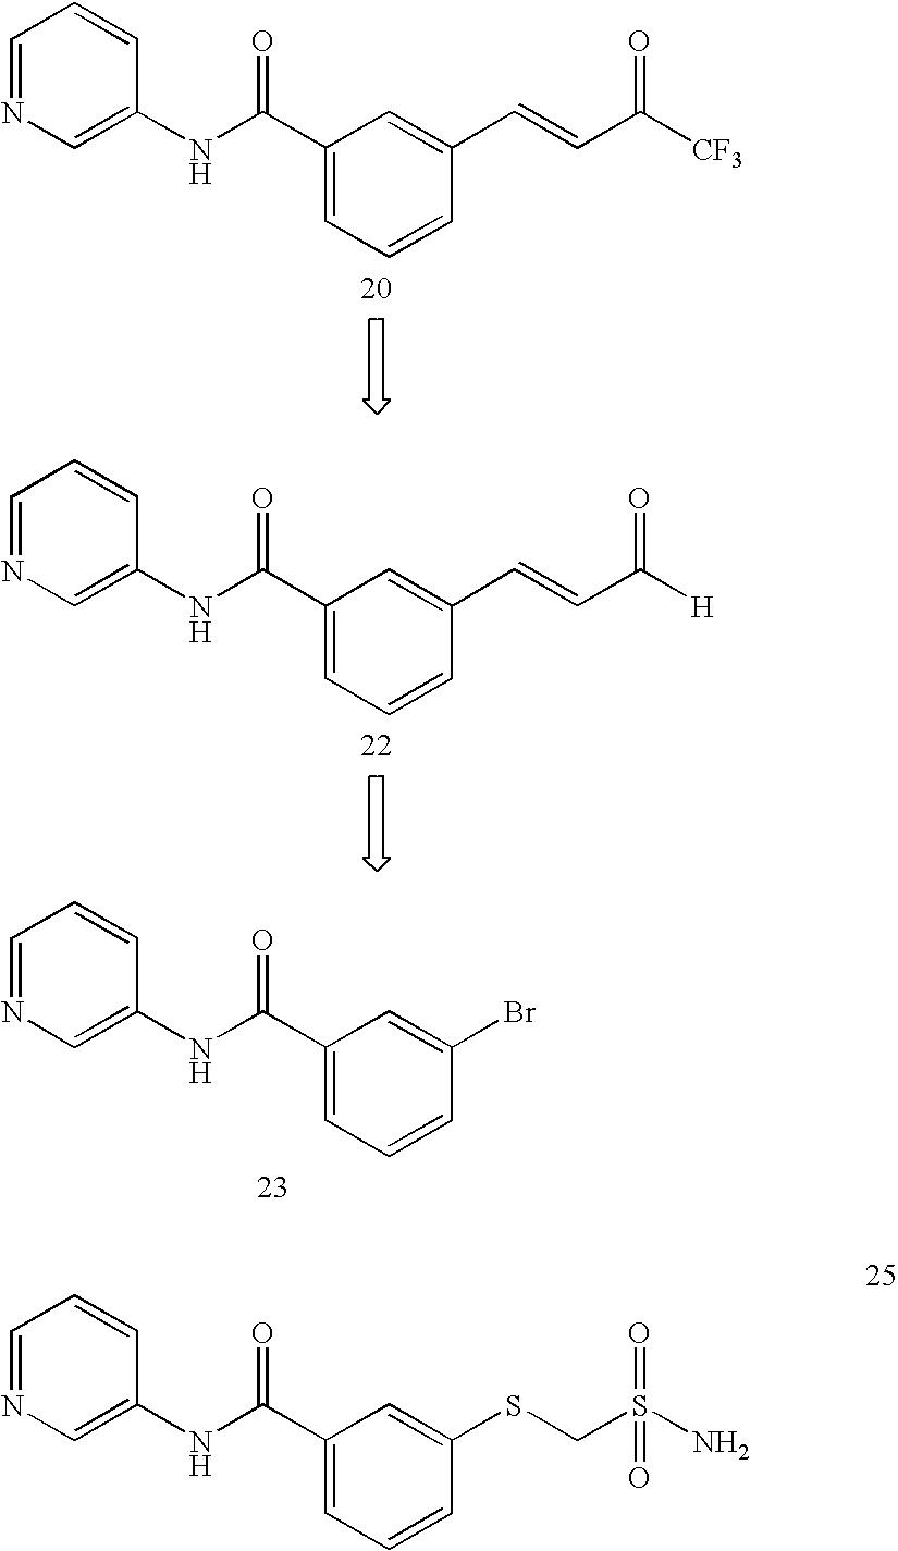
C1=NC=C(NC(C2=CC=CC(C=CC([CF3])=O)=C2)=O)C=C1.C1=NC=C(NC(C2=CC=CC(C=CC([H])=O)=C2)=O)C=C1.C1=NC=C(NC(C2=CC=CC(Br)=C2)=O)C=C1.C1=NC=C(NC(C2=CC=CC(SCS(N)(=O)=O)=C2)=O)C=C1
